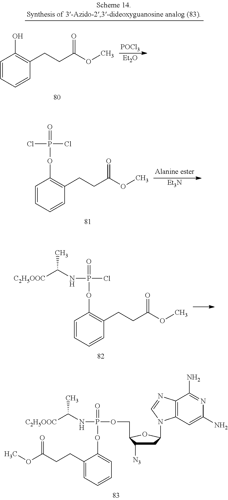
O=P(OC1=CC=CC=C1CCC(OC)=O)(NC([C2H5OOC])C)OCC1C([N3])CC(N2C3=C(N=C2)C(N)=NC(N)=C3)O1.C1=CC=CC(CCC(OC)=O)=C1O.[POCl3].[Et2O].[Et3N].O=P(OC1=C(CCC(OC)=O)C=CC=C1)(Cl)Cl.O=P(OC1=C(CCC(OC)=O)C=CC=C1)(NC([C2H5OOC])C)Cl
